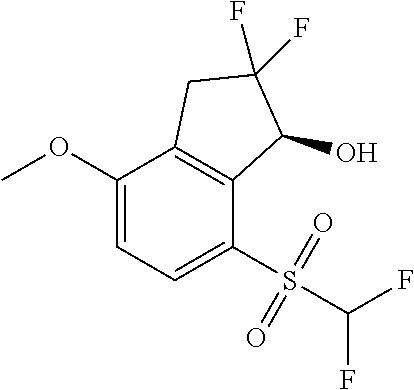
C1(OC)=CC=C(S(C(F)F)(=O)=O)C2=C1CC(F)(F)C2O
